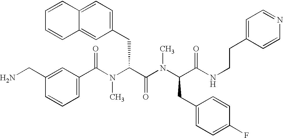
C1(C(N(C(C(N(C(C(NCCC2=CC=NC=C2)=O)CC2=CC=C(F)C=C2)C)=O)CC2=CC=C3C(=C2)C=CC=C3)C)=O)=CC=CC(CN)=C1
